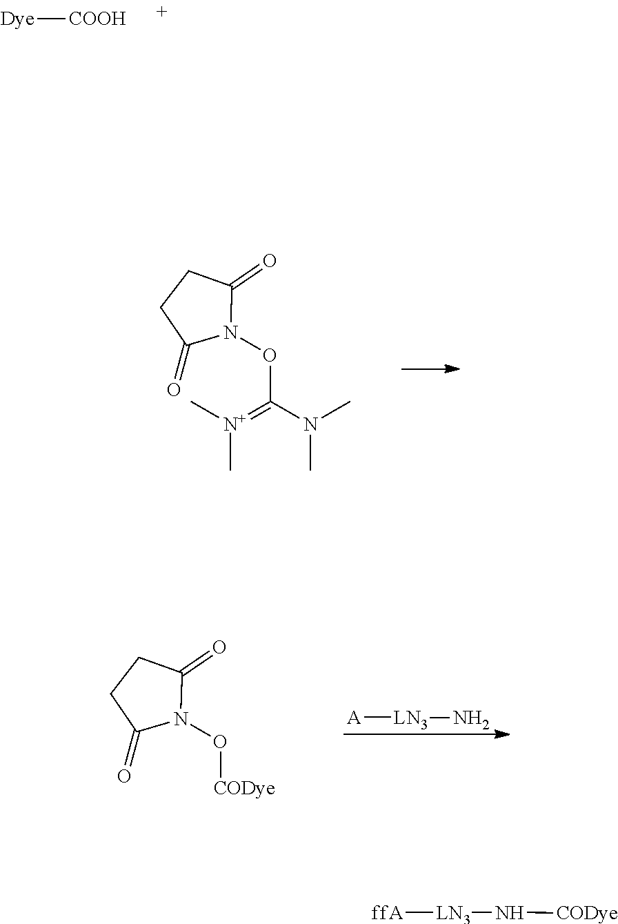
[Dye][COOH].O(C(N(C)C)=[N+](C)C)N1C(=O)CCC1=O.[A][LN3]N.O([CODye])N1C(=O)CCC1=O.[ffA][LN3]N[CODye]
